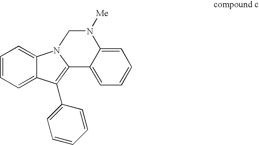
C1=CC=C2C(=C1)N1CN([Me])C3=CC=CC=C3C1=C2C1=CC=CC=C1
